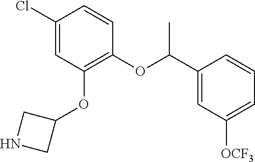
ClC1=CC(OC2CNC2)=C(OC(C2=CC([OCF3])=CC=C2)C)C=C1
